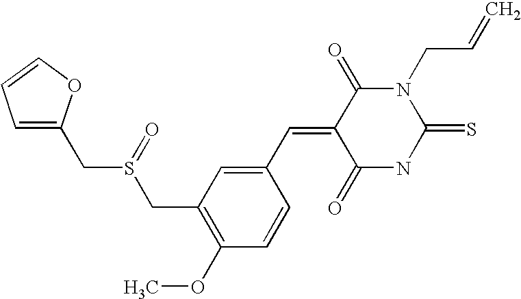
C1(C=C2C(=O)NC(=S)N(CC=C)C2=O)=CC(CS(=O)CC2=CC=CO2)=C(OC)C=C1
